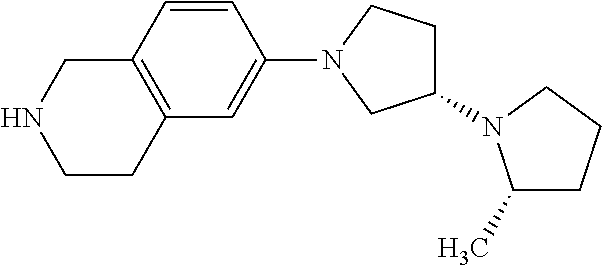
C1=CC2=C(C=C1N1CC(N3C(C)CCC3)CC1)CCNC2
